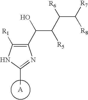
[A].C1([R1])=C(C(C([R5])C([R6])C([R7])[R8])O)N=C(C)N1
